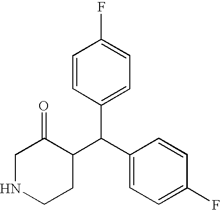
N1CCC(C(C2=CC=C(F)C=C2)C2=CC=C(F)C=C2)C(=O)C1
